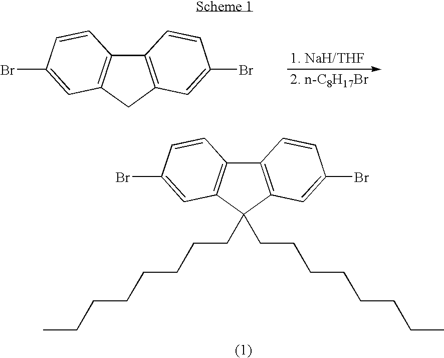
C12=C(C(CCCCCCCC)(CCCCCCCC)C3=C1C=CC(Br)=C3)C=C(Br)C=C2.C12=C(CC3=C1C=CC(Br)=C3)C=C(Br)C=C2
